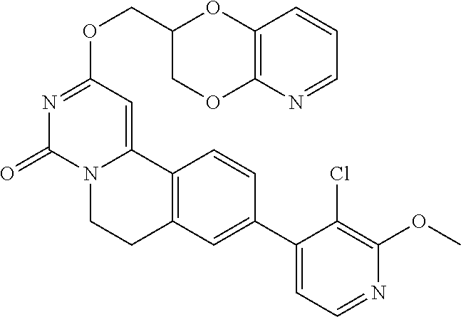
C(OC1=NC(=O)N2C(=C1)C1=C(CC2)C=C(C2=CC=NC(OC)=C2Cl)C=C1)C1COC2=C(O1)C=CC=N2
